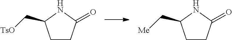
C1CC(=O)NC1C[TsO].C1CC(=O)NC1C[Me]
